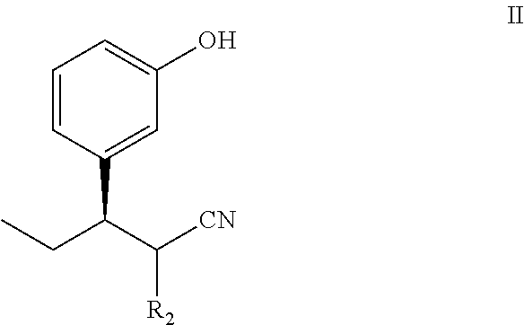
CCC(C([CN])[R2])C1=CC(O)=CC=C1
